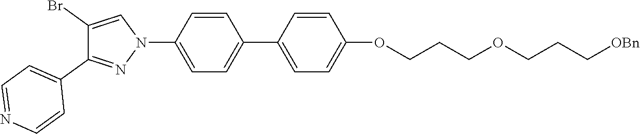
C1=CC(N2C=C(Br)C(C3=CC=NC=C3)=N2)=CC=C1C1=CC=C(OCCCOCCC[OBn])C=C1
